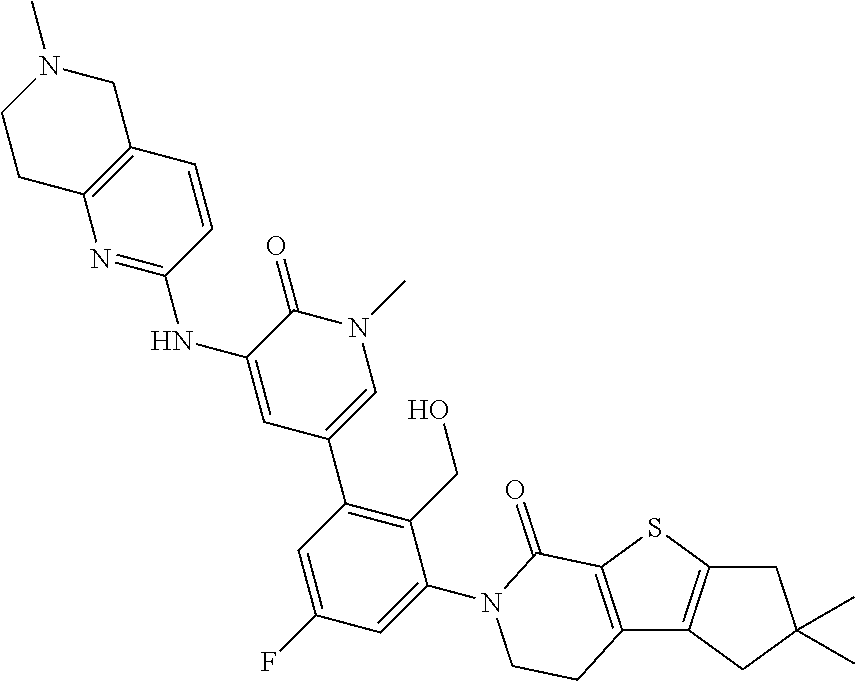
C12=C(SC3=C1CC(C)(C)C3)C(=O)N(C1=CC(F)=CC(C3=CN(C)C(=O)C(NC4=NC5=C(C=C4)CN(C)CC5)=C3)=C1CO)CC2
